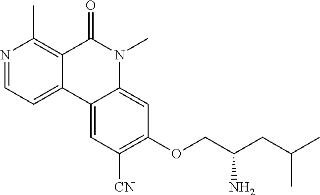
N1=CC=C2C(=C1C)C(=O)N(C)C1=CC(OCC(CC(C)C)N)=C([CN])C=C21
